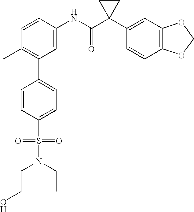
C1=CC(NC(C2(C3=CC4=C(C=C3)OCO4)CC2)=O)=CC(C2=CC=C(S(=O)(=O)N(CCO)CC)C=C2)=C1C
